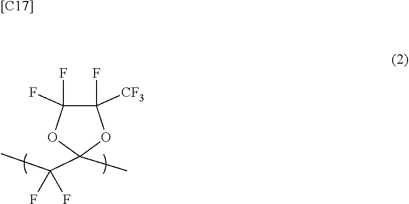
C1([CF3])(F)C(F)(F)OC(C(C)(F)F)(C)O1.[[C17]]
